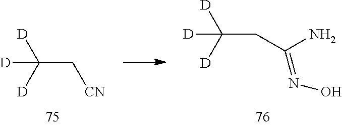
C(C[CN])([D])([D])[D].C(CC(N)=NO)([D])([D])[D]
